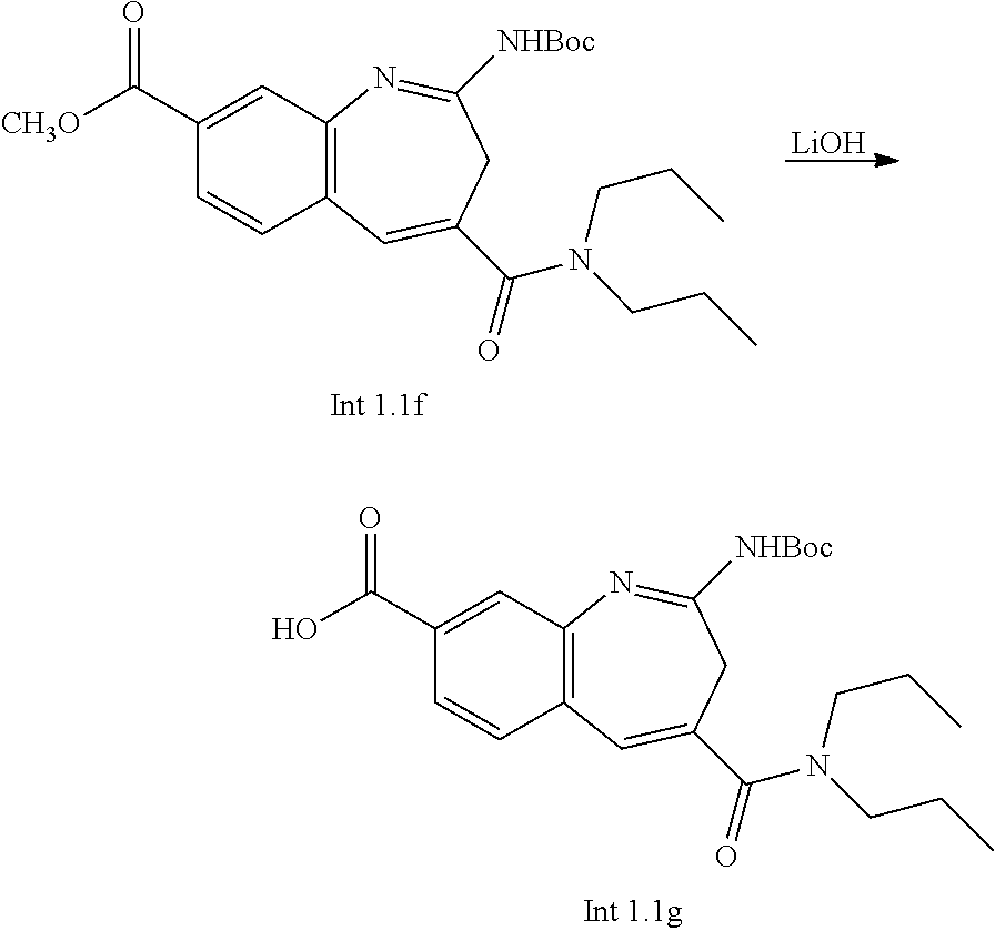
C1(C(O)=O)=CC2=C(C=C1)C=C(C(N(CCC)CCC)=O)CC([NHBoc])=N2.C1(C([CH3O])=O)=CC2=C(C=C1)C=C(C(N(CCC)CCC)=O)CC([NHBoc])=N2.[LiOH]
